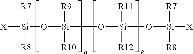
[X][Si]([R7])([R8])O[Si]([R9])([R10])O[Si]([R11])([R12])O[Si]([R7])([R8])[X]
